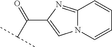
N12C(=NC(C(=O)C(C)C)=C1)C=CC=C2
